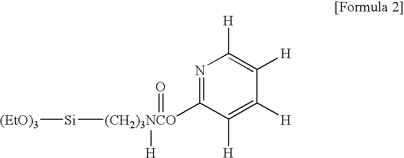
[(EtO)3][Si][(CH2)3NCO](=O)([H])C1=NC([H])=C([H])C([H])=C1[H]
